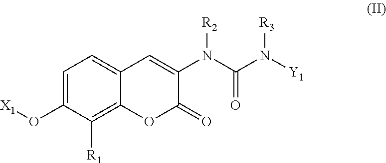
C1=C(O[X1])C([R1])=C2C(=C1)C=C(N(C(N([Y1])[R3])=O)[R2])C(=O)O2
